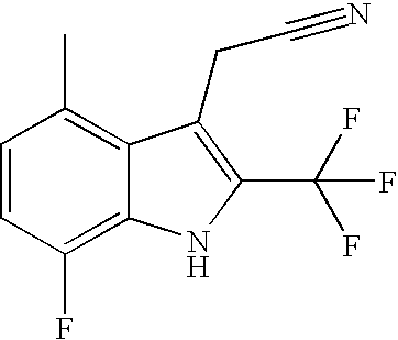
C1=CC(F)=C2C(=C1C)C(CC#N)=C(C(F)(F)F)N2
